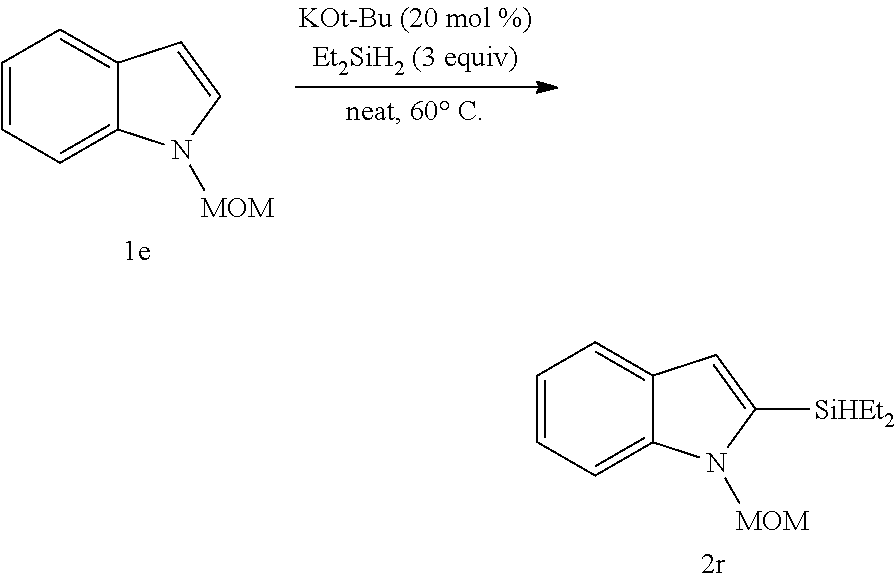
C1=CC=C2C(=C1)C=CN2[MOM].C1=CC=C2C(=C1)C=C([SiHEt2])N2[MOM]
